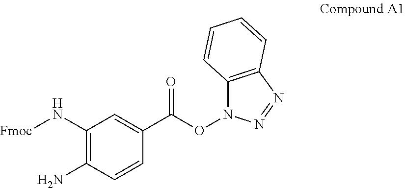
C1(N[Fmoc])=C(N)C=CC(C(ON2C3=C(N=N2)C=CC=C3)=O)=C1
